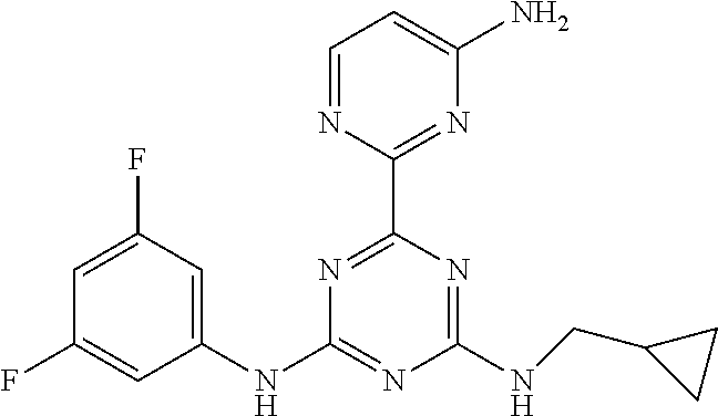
C1(NC2=CC(F)=CC(F)=C2)=NC(NCC2CC2)=NC(C2=NC(N)=CC=N2)=N1
